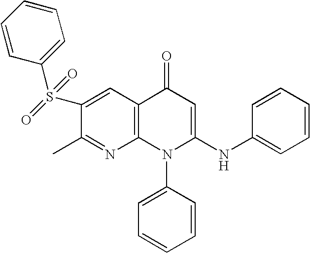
C1(C)=NC2=C(C=C1S(C1=CC=CC=C1)(=O)=O)C(=O)C=C(NC1=CC=CC=C1)N2C1=CC=CC=C1
